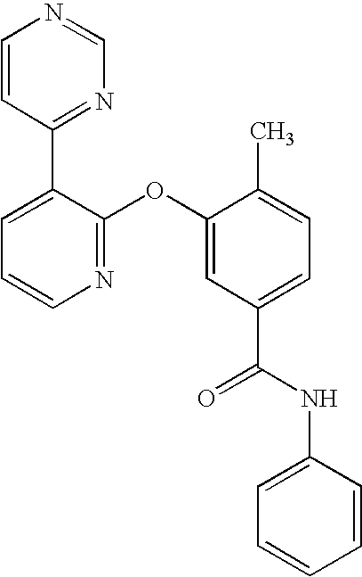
N1=C(OC2=CC(C(NC3=CC=CC=C3)=O)=CC=C2C)C(C2=NC=NC=C2)=CC=C1
